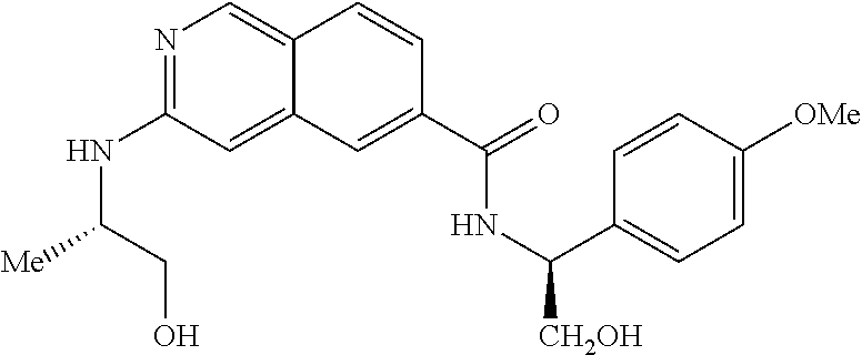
N1=C(NC([Me])CO)C=C2C(=C1)C=CC(C(=O)NC(C1=CC=C([OMe])C=C1)[CH2OH])=C2
